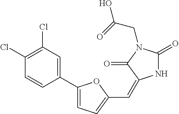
C1(Cl)=C(Cl)C=C(C2=CC=C(C=C3NC(=O)N(CC(=O)O)C3=O)O2)C=C1
